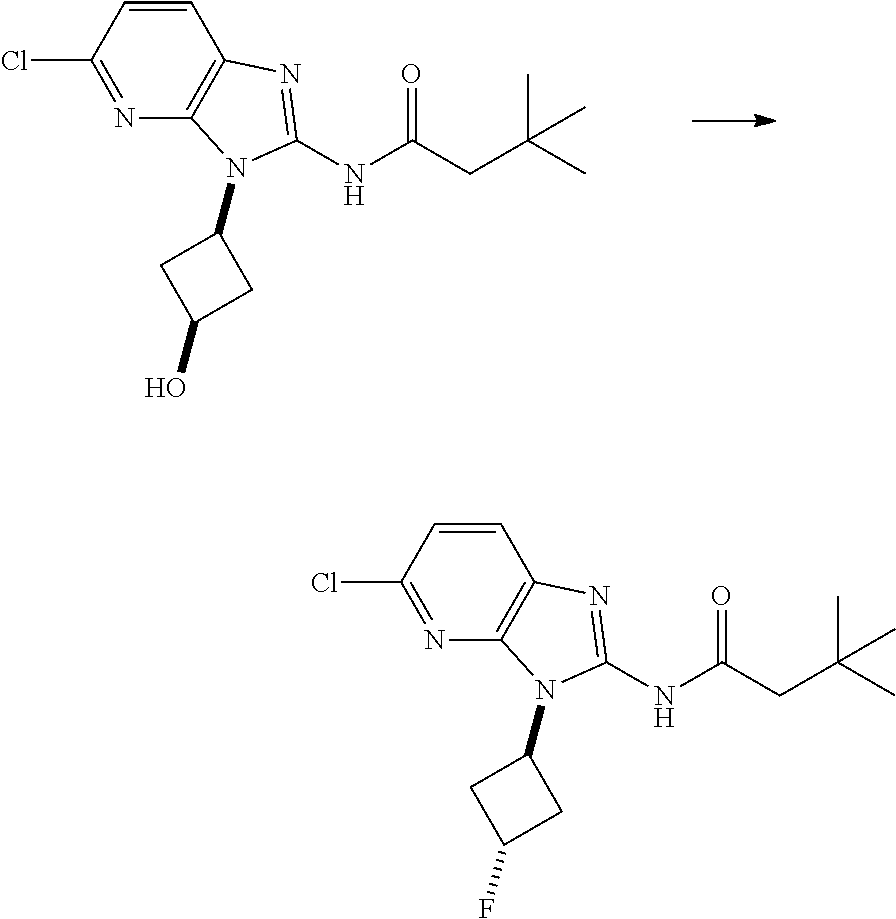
C1=CC(Cl)=NC2=C1N=C(NC(=O)CC(C)(C)C)N2C1CC(O)C1.C1=CC(Cl)=NC2=C1N=C(NC(=O)CC(C)(C)C)N2C1CC(F)C1
